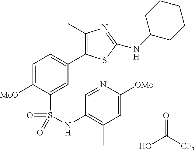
C1=C([MeO])C(S(=O)(=O)NC2=C(C)C=C([OMe])N=C2)=CC(C2=C(C)N=C(NC3CCCCC3)S2)=C1.OC(=O)[CF3]
